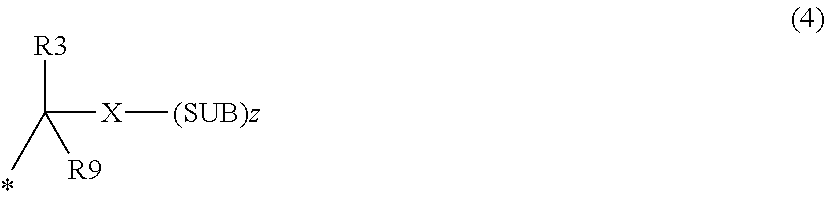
[R3]C([X][(SUB)z])([R9])C
